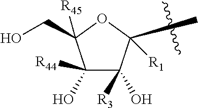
OCC1([R45])C(O)([R44])C(O)([R3])C([R1])(C)O1
